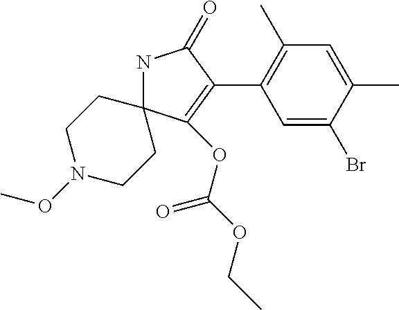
N1C2(C(OC(OCC)=O)=C(C3=C(C)C=C(C)C(Br)=C3)C1=O)CCN(OC)CC2
